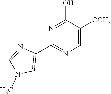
N1=C(O)C([OCH3])=CN=C1C1=CN(C)C=N1
